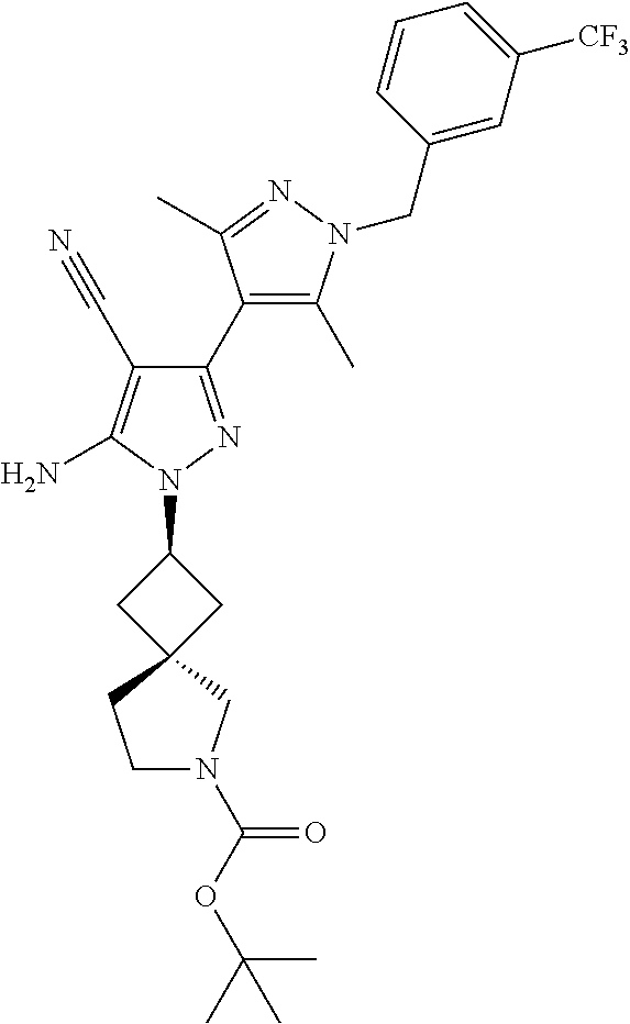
C1(C2=C(C)N(CC3=CC([CF3])=CC=C3)N=C2C)=NN(C2CC3(C2)CN(C(OC(C)(C)C)=O)CC3)C(N)=C1C#N
